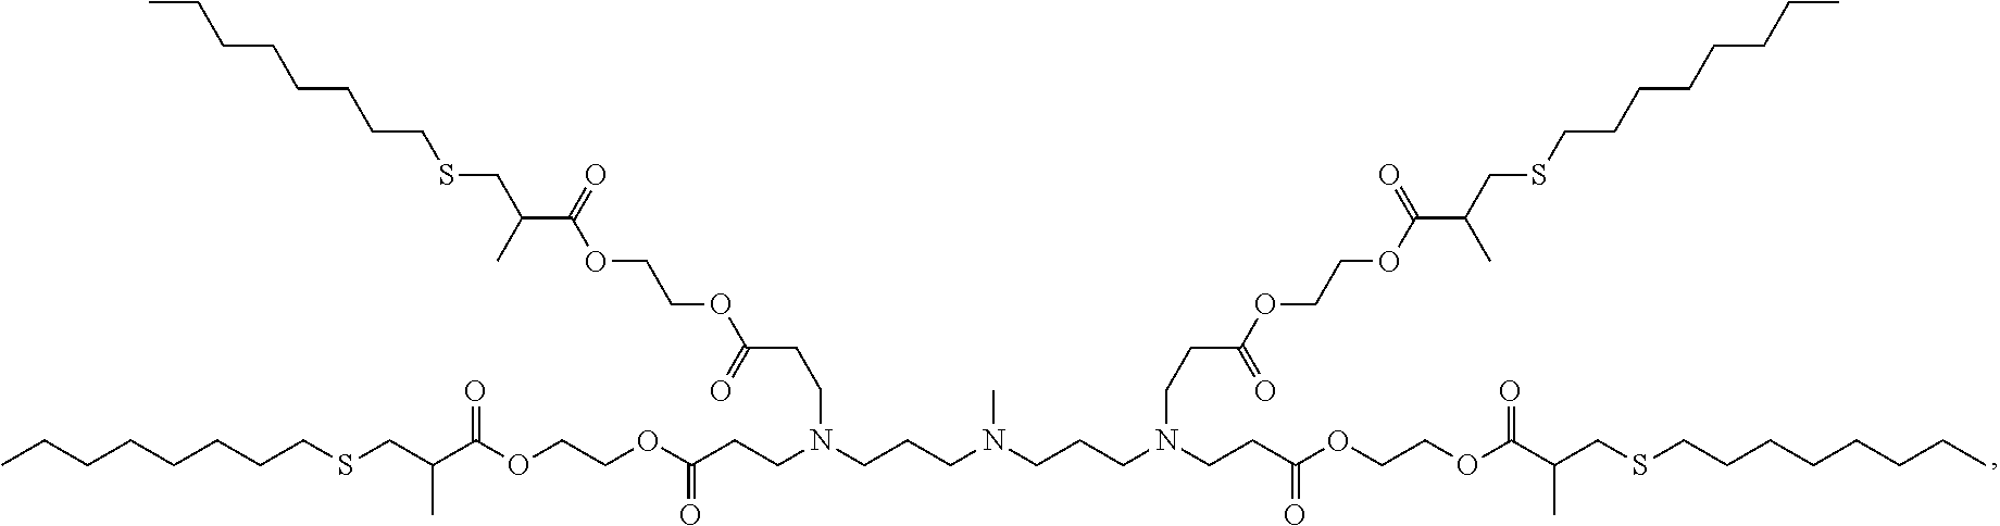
CCCCCCCCSCC(C(OCCOC(CCN(CCCN(CCCN(CCC(OCCOC(C(CSCCCCCCCC)C)=O)=O)CCC(OCCOC(C(CSCCCCCCCC)C)=O)=O)C)CCC(OCCOC(C(CSCCCCCCCC)C)=O)=O)=O)=O)C
